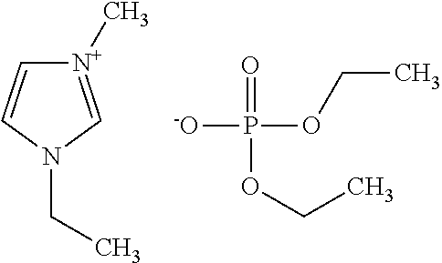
[N+]1(C)=CN(CC)C=C1.[-O]P(=O)(OCC)OCC
